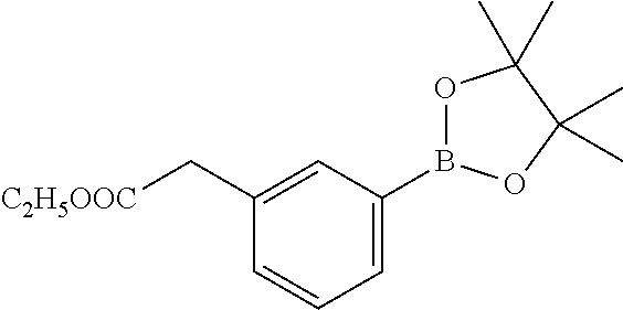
C1=C(B2OC(C)(C)C(C)(C)O2)C=C(C[C2H5OOC])C=C1
